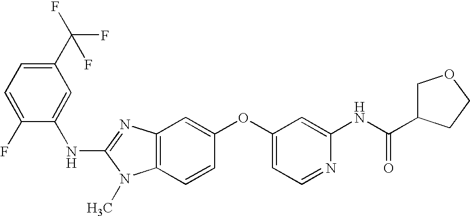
N(C1=NC2=C(N1C)C=CC(OC1=CC=NC(NC(C3COCC3)=O)=C1)=C2)C1=CC(C(F)(F)F)=CC=C1F
